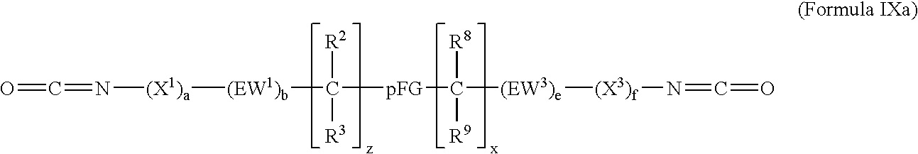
C([pFG]C([(EW3)e][(X3)f]N=C=O)([R8])[R9])([(EW1)b][(X1)a]N=C=O)([R2])[R3]
